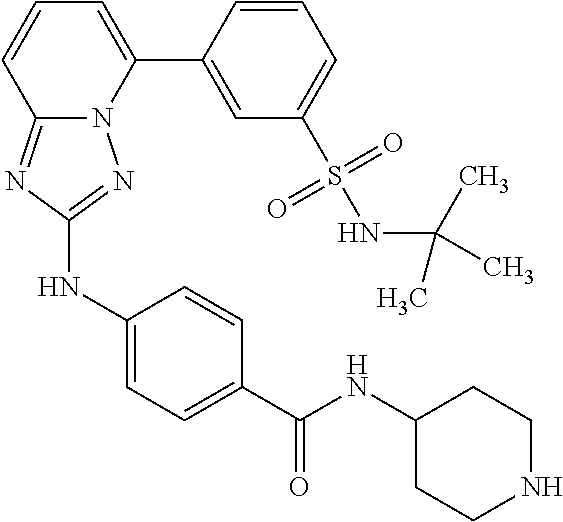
C1=CC(C2=CC=CC3=NC(NC4=CC=C(C(NC5CCNCC5)=O)C=C4)=NN23)=CC(S(NC(C)(C)C)(=O)=O)=C1
